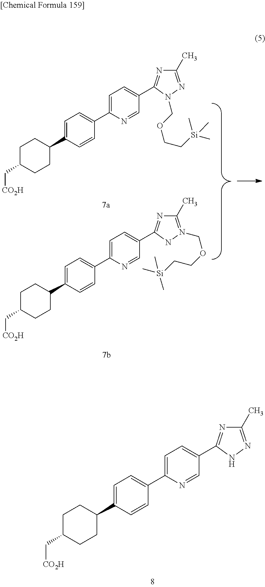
C1=C(C2CCC(C[CO2H])CC2)C=CC(C2=CC=C(C3=NC(C)=NN3)C=N2)=C1.C1=C(C2CCC(C[CO2H])CC2)C=CC(C2=CC=C(C3=NC(C)=NN3COCC[Si](C)(C)C)C=N2)=C1.C1=C(C2CCC(C[CO2H])CC2)C=CC(C2=CC=C(C3=NC(C)=N(COCC[Si](C)(C)C)N3)C=N2)=C1
